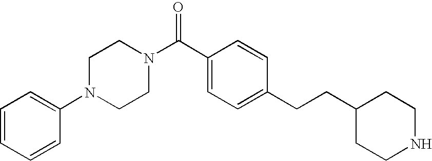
C1(CCC2=CC=C(C(N3CCN(C4=CC=CC=C4)CC3)=O)C=C2)CCNCC1
